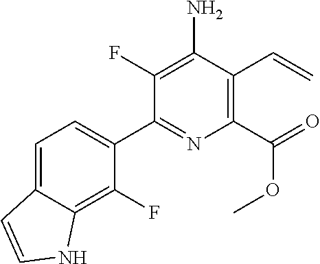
C1=C2C(=C(F)C(C3=NC(C(=O)OC)=C(C=C)C(N)=C3F)=C1)NC=C2
